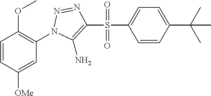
C1=CC([OMe])=CC(N2N=NC(S(=O)(=O)C3=CC=C(C(C)(C)C)C=C3)=C2N)=C1OC
